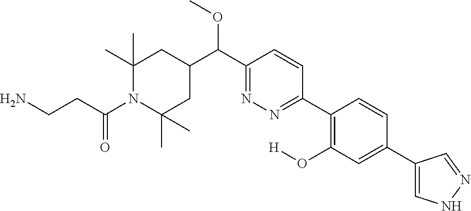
C1(C)(C)CC(C(C2=NN=C(C3=C(O[H])C=C(C4=CNN=C4)C=C3)C=C2)OC)CC(C)(C)N1C(CCN)=O
